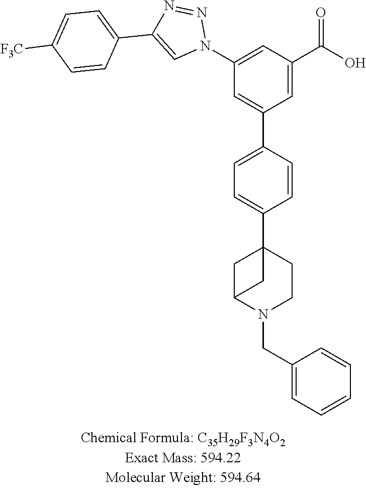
N1=NC(C2=CC=C([F3C])C=C2)=CN1C1=CC(C(=O)O)=CC(C2=CC=C(C34CCN(CC5=CC=CC=C5)C(C3)C4)C=C2)=C1
